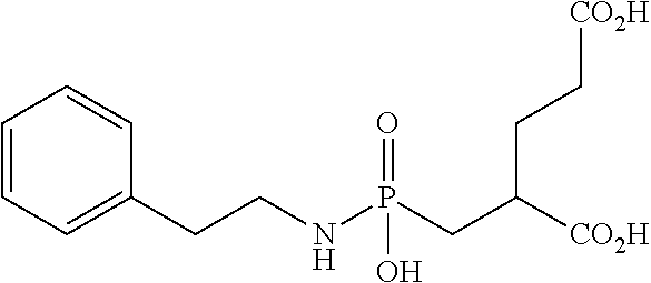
C1=CC=C(CCNP(CC(CC[CO2H])[CO2H])(=O)O)C=C1
